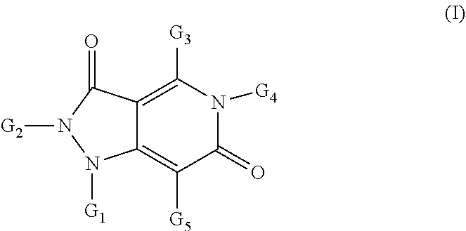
C12=C([G5])C(=O)N([G4])C([G3])=C1C(=O)N([G2])N2[G1]
